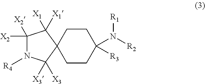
C1CC2(CCC1([R3])N([R2])[R1])C([X3])([X3])N([R4])C([X2])([X2])C2([X1])[X1]
